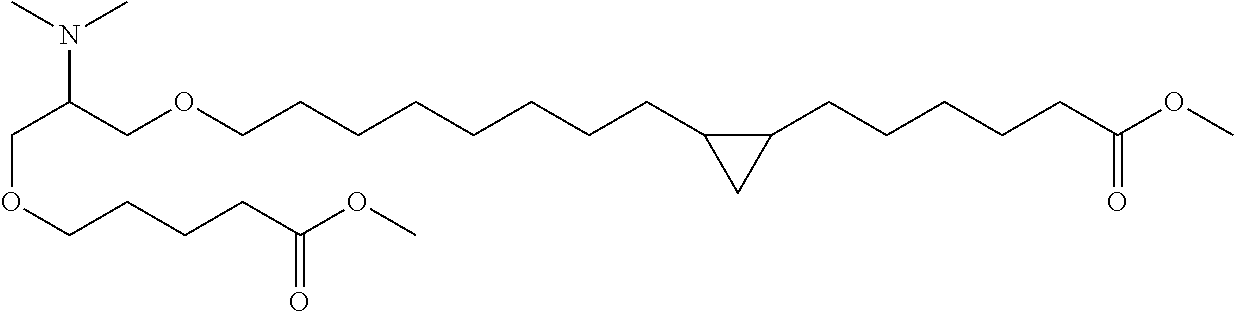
C(OCCCCC(OC)=O)C(COCCCCCCCCC1C(CCCCCC(OC)=O)C1)N(C)C
